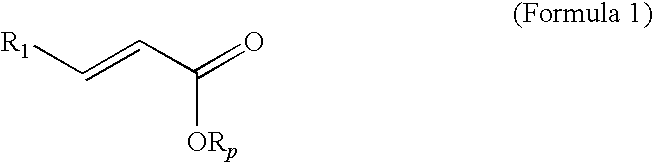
[R1]C=CC(=O)[ORp]
